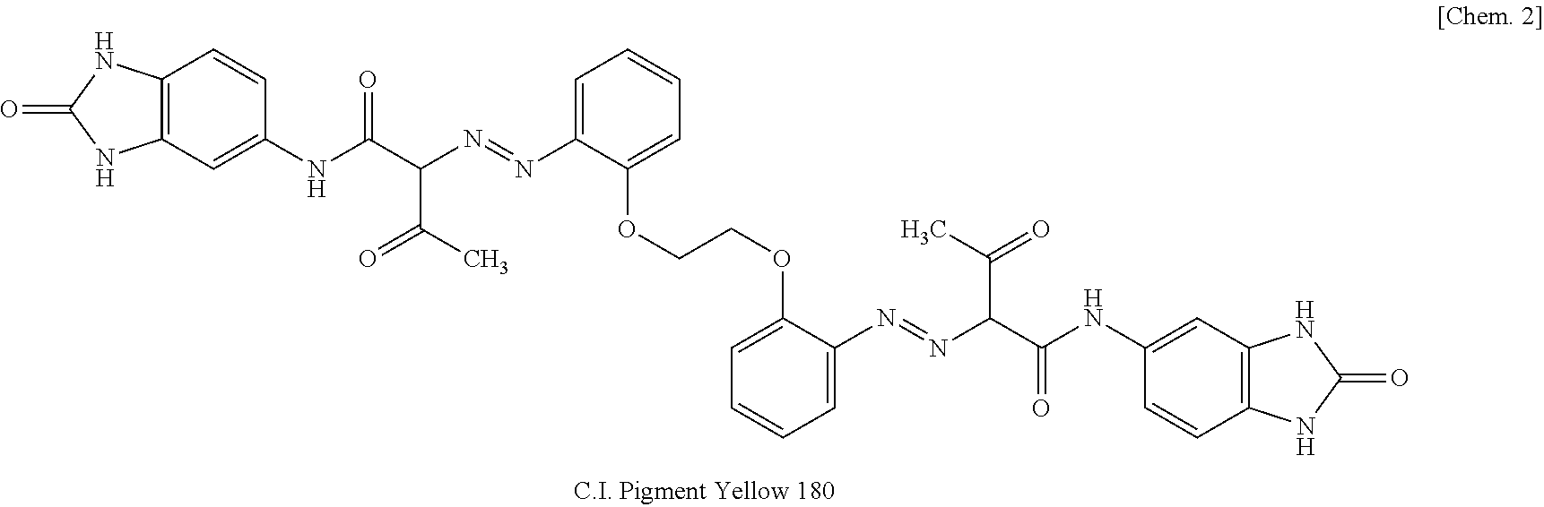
C12=C(C=C(NC(C(N=NC3=CC=CC=C3OCCOC3=CC=CC=C3N=NC(C(NC3=CC4=C(C=C3)NC(=O)N4)=O)C(C)=O)C(C)=O)=O)C=C1)NC(=O)N2
